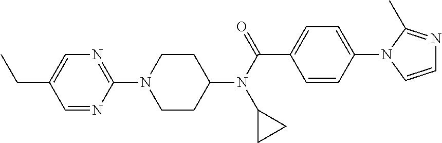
C(C1=CN=C(N2CCC(N(C(=O)C3=CC=C(N4C=CN=C4C)C=C3)C3CC3)CC2)N=C1)C
